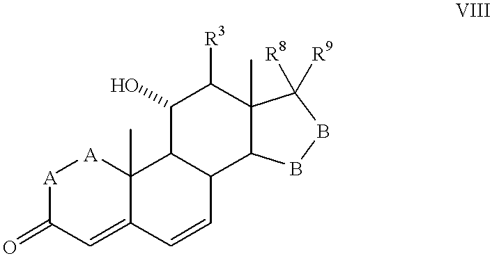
C1(O)C([R3])C2(C)C(C3C=CC4=CC(=O)[A][A]C4(C)C13)BBC2([R8])[R9]
